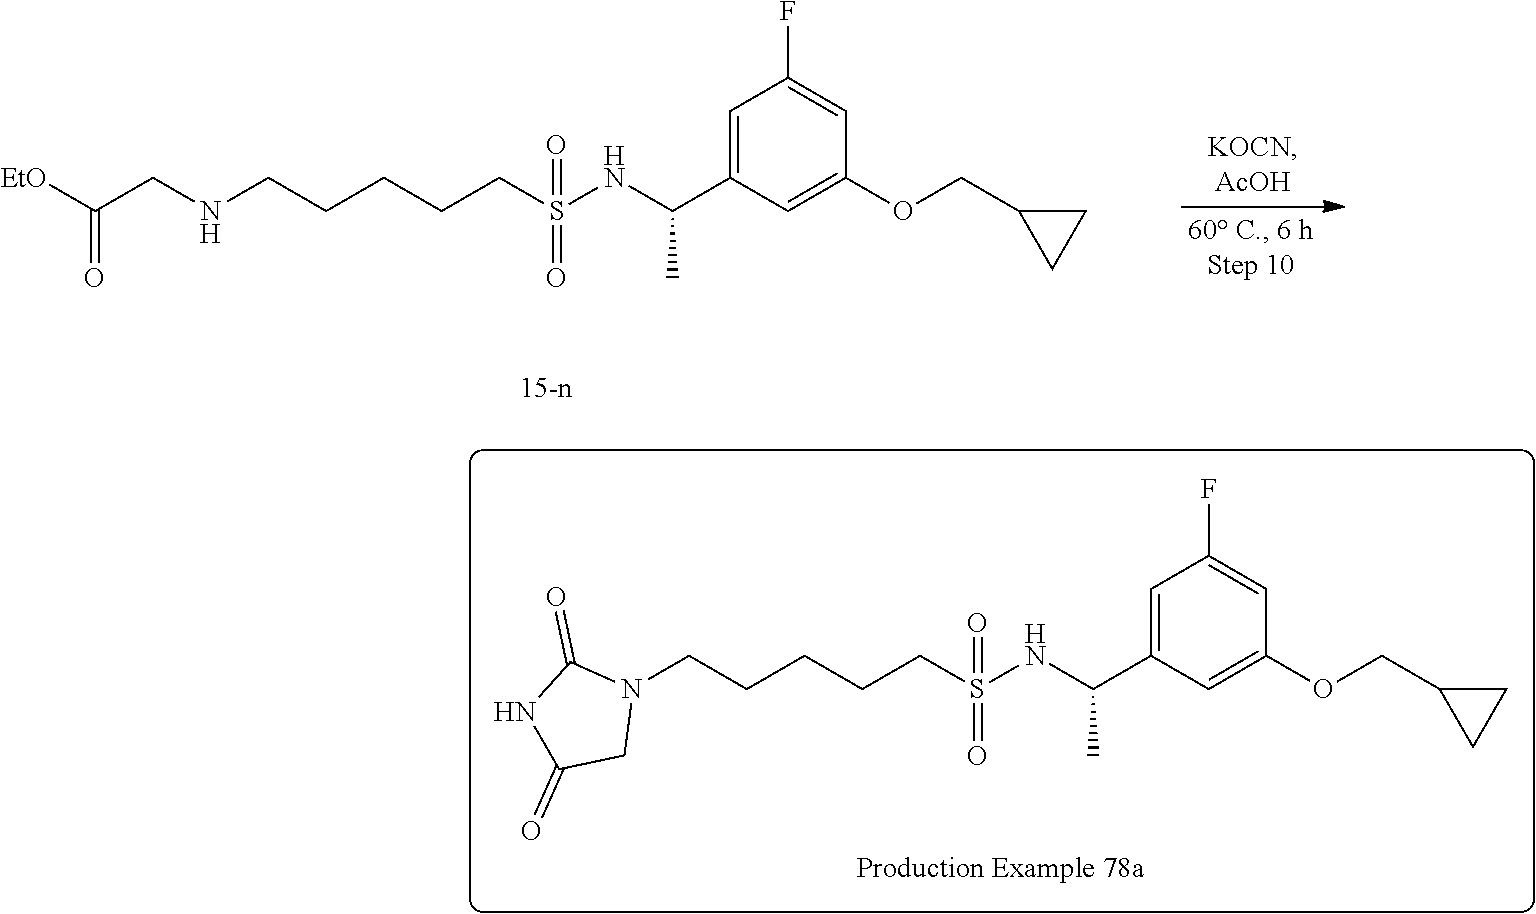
C1=C(C(NS(CCCCCNCC([EtO])=O)(=O)=O)C)C=C(OCC2CC2)C=C1F.C1=C(C(NS(CCCCCN2C(=O)NC(=O)C2)(=O)=O)C)C=C(OCC2CC2)C=C1F
